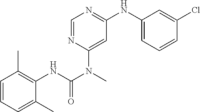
C1=CC=C(C)C(NC(=O)N(C2=CC(NC3=CC=CC(Cl)=C3)=NC=N2)C)=C1C
